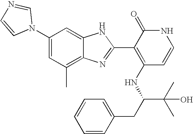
C1(C)=C2C(=CC(N3C=NC=C3)=C1)NC(C1=C(NC(C(O)(C)C)CC3=CC=CC=C3)C=CNC1=O)=N2
